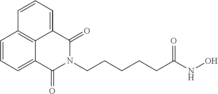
C1=CC=C2C3=C1C=CC=C3C(=O)N(CCCCCC(NO)=O)C2=O
